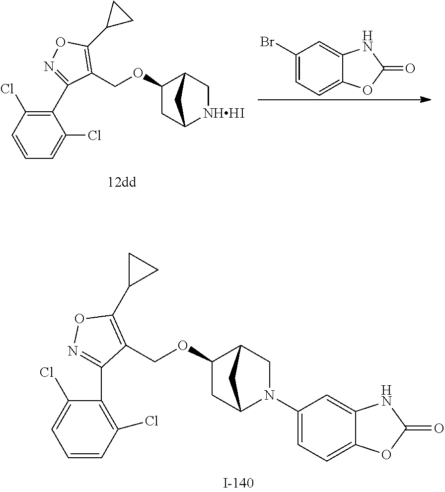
C1(Br)=CC=C2C(=C1)NC(=O)O2.C1(Cl)=C(C2=NOC(C3CC3)=C2COC2CC3[NHHI]CC2C3)C(Cl)=CC=C1.C1(Cl)=CC=CC(Cl)=C1C1=NOC(C2CC2)=C1COC1CC2CC1CN2C1=CC=C2C(=C1)NC(=O)O2
